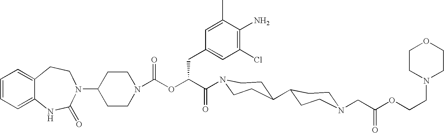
C12=CC=CC=C1NC(=O)N(C1CCN(C(OC(C(=O)N3CCC(C4CCN(CC(OCCN5CCOCC5)=O)CC4)CC3)CC3=CC(Cl)=C(N)C(C)=C3)=O)CC1)CC2
